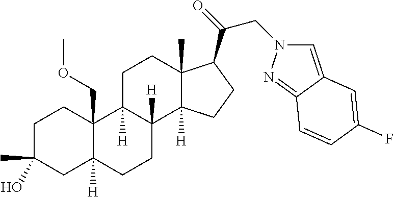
C1C(C)(O)CC2([H])C(COC)(C1)C1([H])C([H])(CC2)C2([H])C(C)(CC1)C(C(CN1C=C3C(=N1)C=CC(F)=C3)=O)CC2
